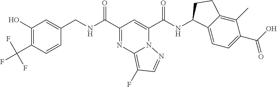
C1=CC(C(F)(F)F)=C(O)C=C1CNC(C1=NC2=C(F)C=NN2C(C(NC2C3=CC=C(C(=O)O)C(C)=C3CC2)=O)=C1)=O
